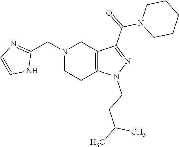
N1(CC2=NC=CN2)CCC2=C(C1)C(C(N1CCCCC1)=O)=NN2CCC(C)C
